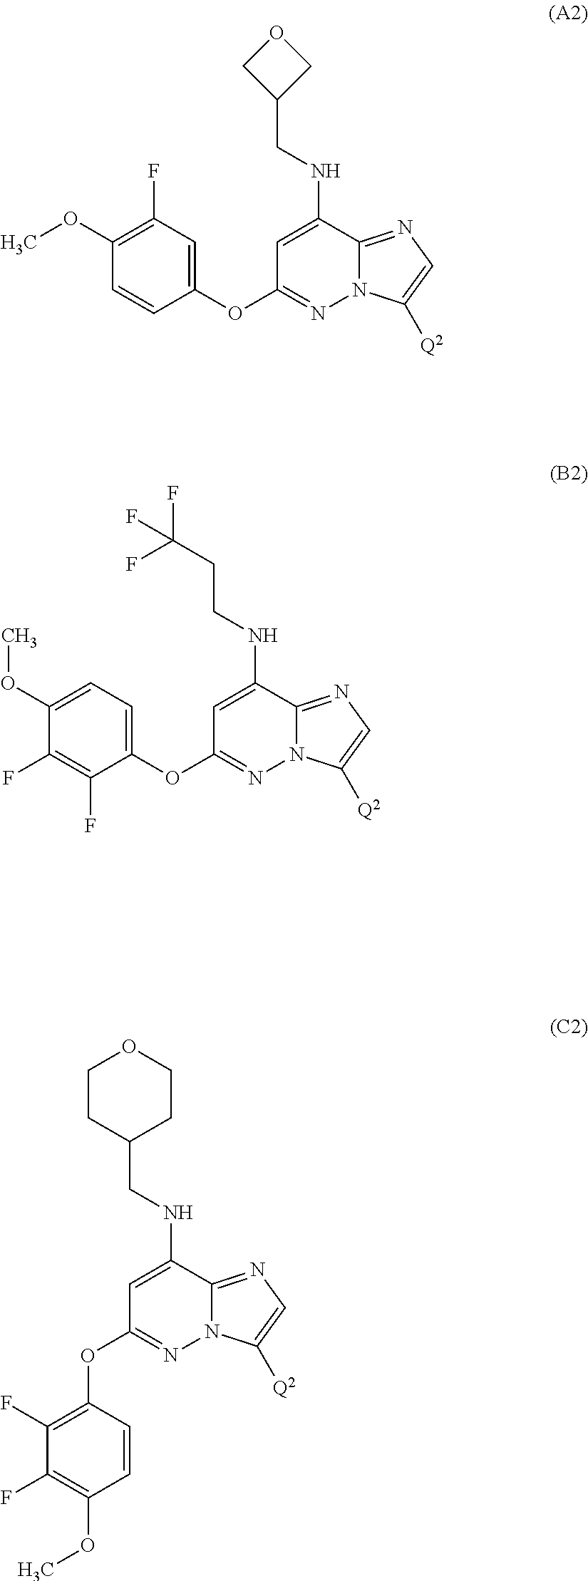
C1(OC)=C(F)C=C(OC2=NN3C(=NC=C3[Q2])C(NCC3COC3)=C2)C=C1.C1(OC)=CC=C(OC2=NN3C(=NC=C3[Q2])C(NCCC(F)(F)F)=C2)C(F)=C1F.O(C1=NN2C(=NC=C2[Q2])C(NCC2CCOCC2)=C1)C1=C(F)C(F)=C(OC)C=C1
